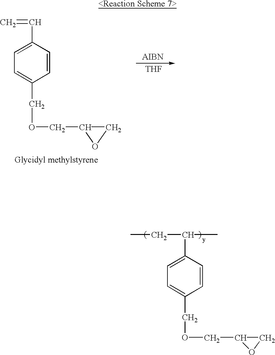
[THF].O(CC1CO1)CC1=CC=C(C=C)C=C1.C(C(C)C1=CC=C(COCC2CO2)C=C1)C
